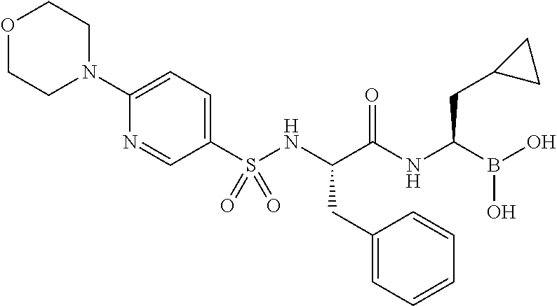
N1(C2=CC=C(S(NC(C(NC(B(O)O)CC3CC3)=O)CC3=CC=CC=C3)(=O)=O)C=N2)CCOCC1
